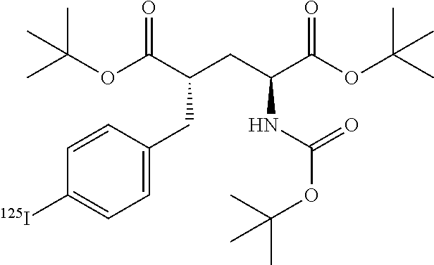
C1(CC(CC(C(OC(C)(C)C)=O)NC(OC(C)(C)C)=O)C(OC(C)(C)C)=O)=CC=C([125I])C=C1
